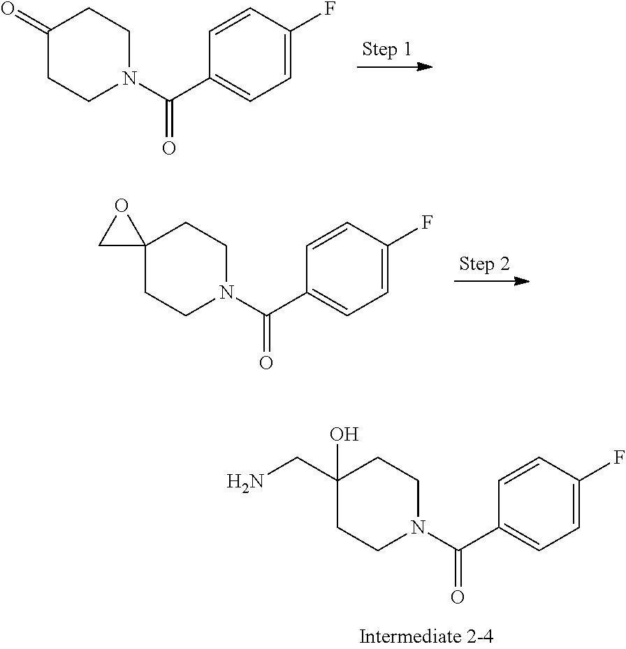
C1(=O)CCN(C(C2=CC=C(F)C=C2)=O)CC1.C12(CCN(C(C3=CC=C(F)C=C3)=O)CC1)OC2.C1(O)(CN)CCN(C(C2=CC=C(F)C=C2)=O)CC1
